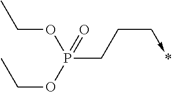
C(CC->*)P(OCC)(OCC)=O
